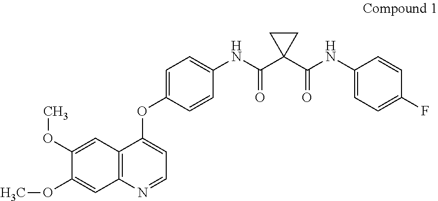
C12=C(N=CC=C1OC1=CC=C(NC(C3(C(=O)NC4=CC=C(F)C=C4)CC3)=O)C=C1)C=C(OC)C(OC)=C2
